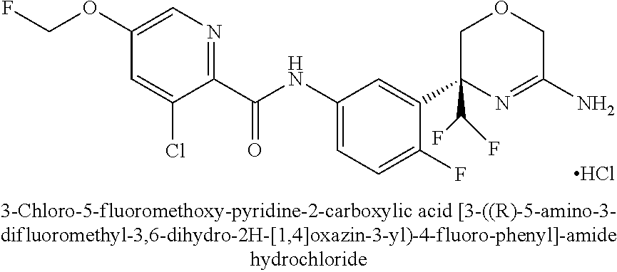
C1(OCF)=CN=C(C(NC2=CC=C(F)C(C3(C(F)F)N=C(N)COC3)=C2)=O)C(Cl)=C1.Cl
